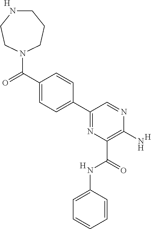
C1(C2=CC=C(C(=O)N3CCCNCC3)C=C2)=NC(C(=O)NC2=CC=CC=C2)=C(N)N=C1.[H].[H].[H]
